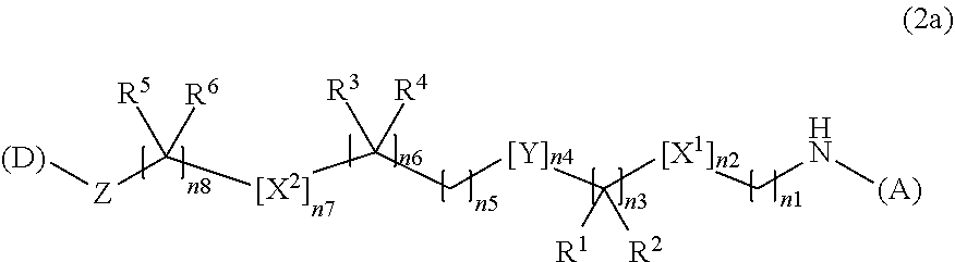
[(D)][Z]C([[X2]]C(C[Y]C([[X1]]CN[(A)])([R1])[R2])([R3])[R4])([R5])[R6]
